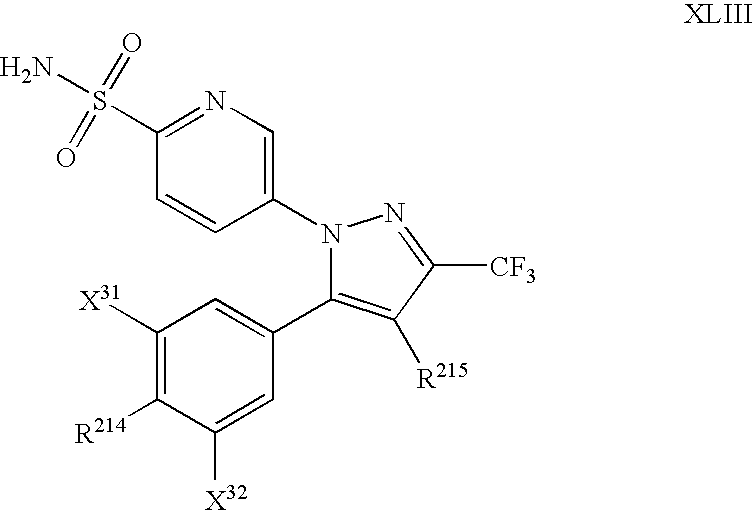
C1(S(N)(=O)=O)=NC=C(N2C(C3=CC([X31])=C([R214])C([X32])=C3)=C([R215])C([CF3])=N2)C=C1
